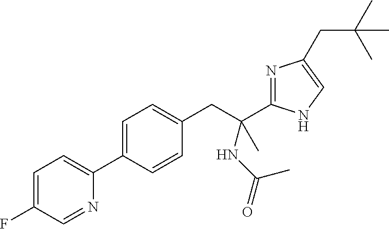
C1(C2=CC=C(F)C=N2)=CC=C(CC(C2=NC(CC(C)(C)C)=CN2)(C)NC(=O)C)C=C1
